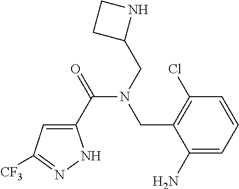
C1(C(=O)N(CC2NCC2)CC2=C(Cl)C=CC=C2N)=CC([CF3])=NN1
